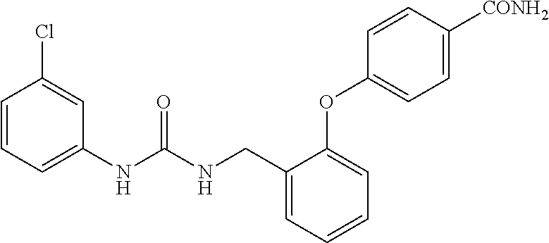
C1=CC=C(NC(NCC2=CC=CC=C2OC2=CC=C([CONH2])C=C2)=O)C=C1Cl
